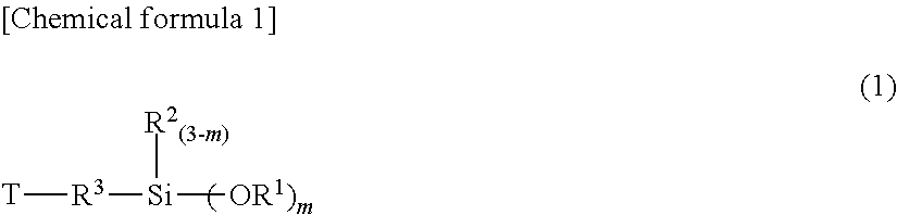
[R3]([T])[Si]([OR1)m])[R2(3-m)]
